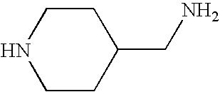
N1CCC(CN)CC1
